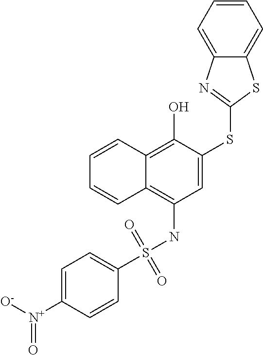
C1=CC2=C(O)C(SC3=NC4=CC=CC=C4S3)=CC(NS(=O)(=O)C3=CC=C([N+]([O-])=O)C=C3)=C2C=C1
